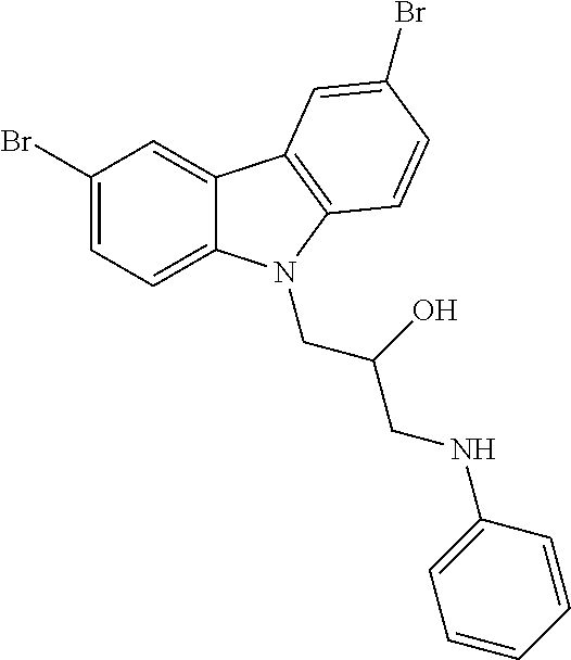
C1(Br)=CC=C2C(=C1)C1=C(N2CC(CNC2=CC=CC=C2)O)C=CC(Br)=C1
